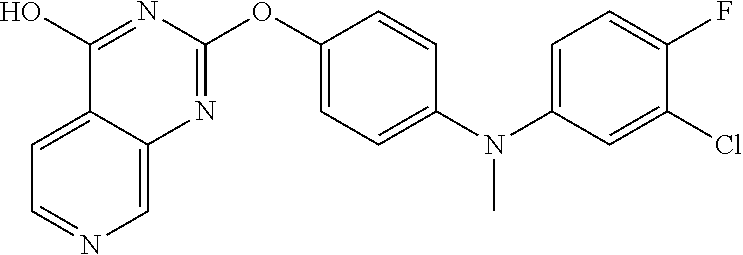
C12=CC=NC=C1N=C(OC1=CC=C(N(C3=CC=C(F)C(Cl)=C3)C)C=C1)N=C2O
